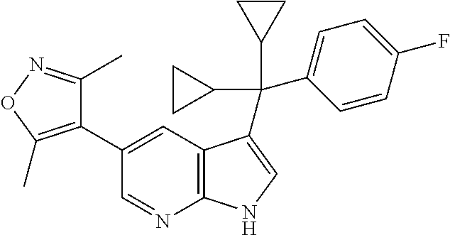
C12=C(C=C(C3=C(C)ON=C3C)C=N1)C(C(C1=CC=C(F)C=C1)(C1CC1)C1CC1)=CN2
